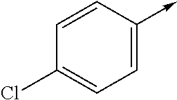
C1=CC(->C)=CC=C1Cl
